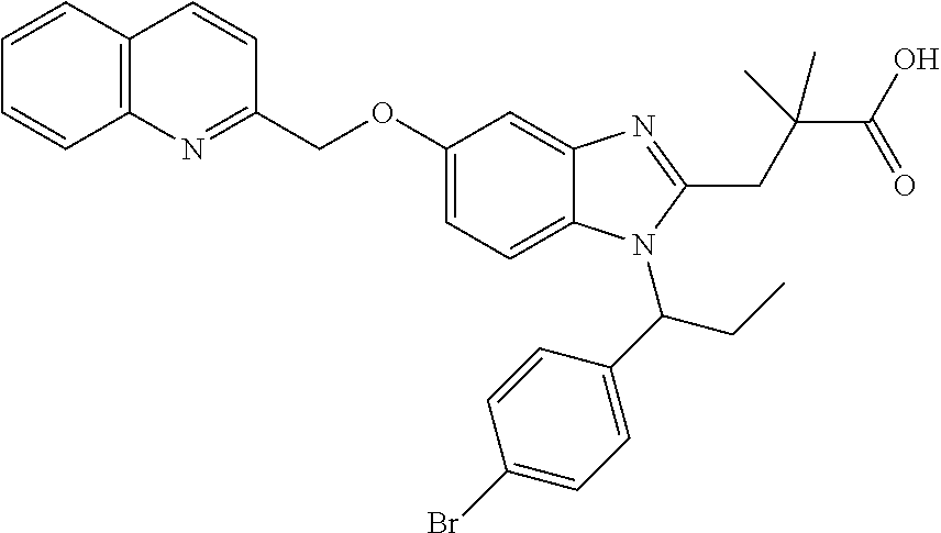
C1=CC2=C(C=C1)N=C(COC1=CC=C3C(=C1)N=C(CC(C(O)=O)(C)C)N3C(C1=CC=C(Br)C=C1)CC)C=C2
